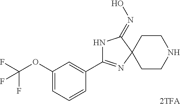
N1C(C2=CC(OC(F)(F)F)=CC=C2)=NC2(C1=NO)CCNCC2
